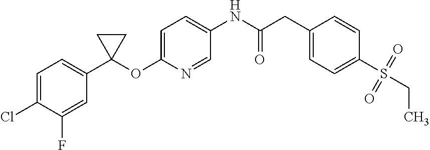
C1=NC(OC2(C3=CC=C(Cl)C(F)=C3)CC2)=CC=C1NC(CC1=CC=C(S(CC)(=O)=O)C=C1)=O
